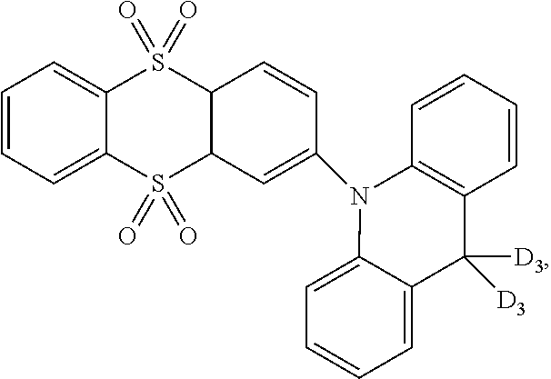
C1=CC=C2C(=C1)S(=O)(=O)C1C(S2(=O)=O)C=C(N2C3=C(C=CC=C3)C([D3])([D3])C3=CC=CC=C23)C=C1
